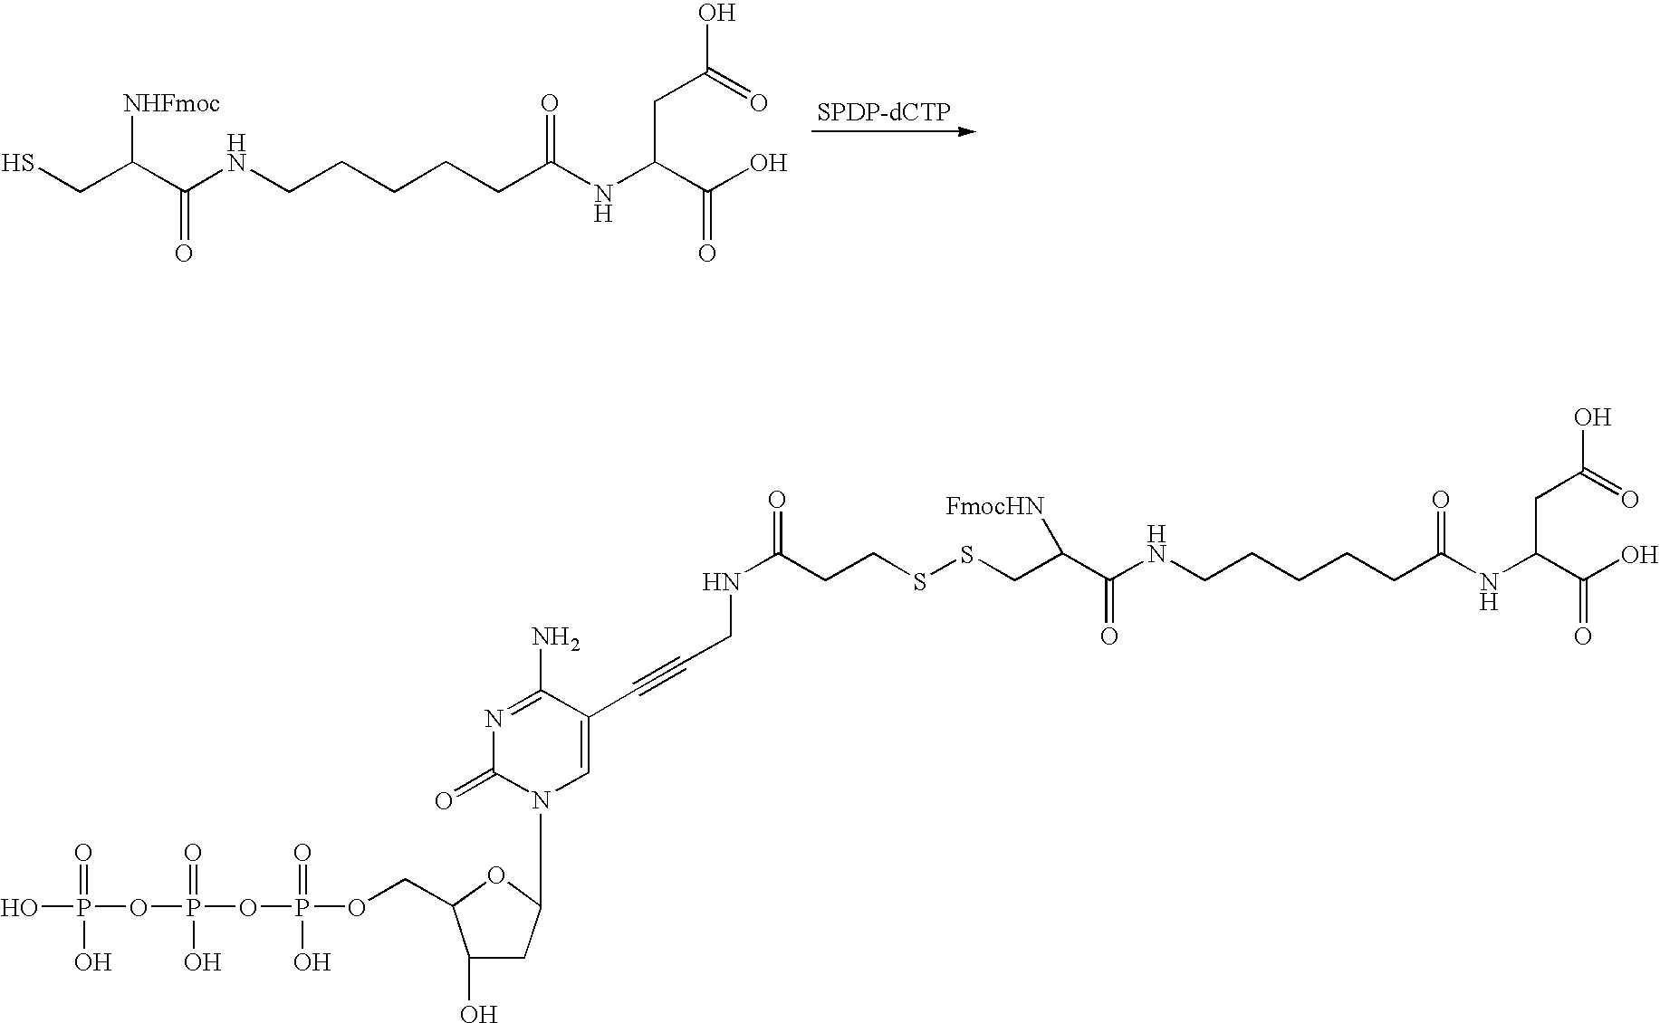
SCC(C(NCCCCCC(NC(C(O)=O)CC(O)=O)=O)=O)[NHFmoc].C(C(C(NCCCCCC(NC(C(O)=O)CC(O)=O)=O)=O)[FmocHN])SSCCC(NCC#CC1=CN(C2CC(O)C(COP(OP(OP(O)(=O)O)(=O)O)(=O)O)O2)C(=O)N=C1N)=O
